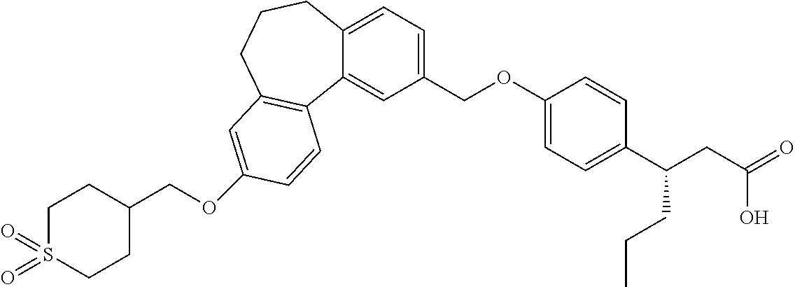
O(C1=CC2=C(C3=CC(COC4=CC=C(C(CC(O)=O)CCC)C=C4)=CC=C3CCC2)C=C1)CC1CCS(=O)(=O)CC1
